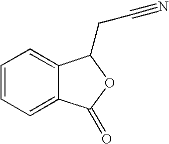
C12=CC=CC=C1C(=O)OC2CC#N
